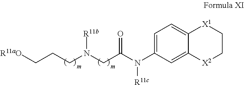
[R11aO]CCCN(CC(N(C1=CC=C2C(=C1)[X2]CC[X1]2)[R11c])=O)[R11b]
